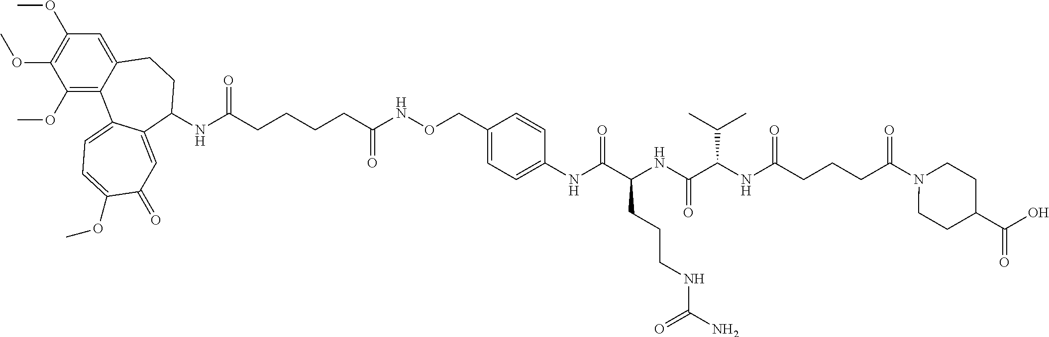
C1(OC)=C2C(=CC(OC)=C1OC)CCC(NC(CCCCC(NOCC1=CC=C(NC(C(NC(C(NC(CCCC(N3CCC(C(O)=O)CC3)=O)=O)C(C)C)=O)CCCNC(N)=O)=O)C=C1)=O)=O)C1=CC(=O)C(OC)=CC=C21
